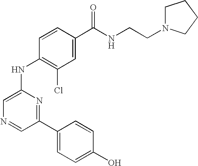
C1=CC(C(NCCN2CCCC2)=O)=CC(Cl)=C1NC1=CN=CC(C2=CC=C(O)C=C2)=N1
